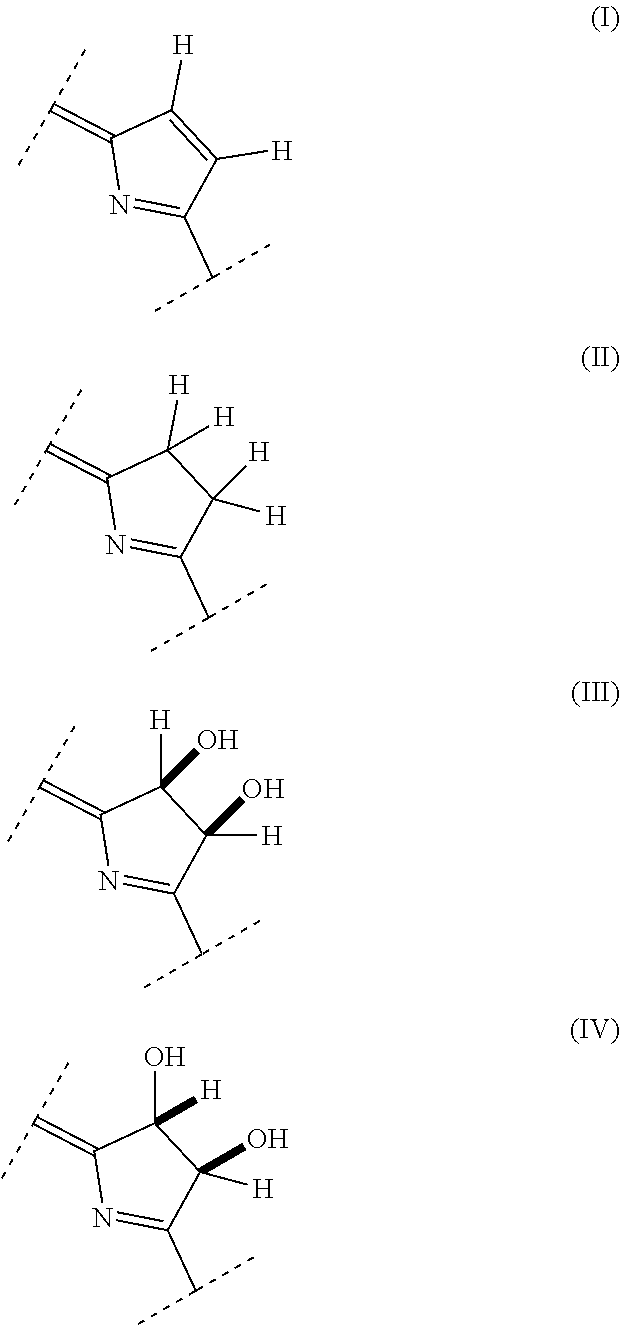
C1(=C(C)C)N=C(C(C)C)C([H])=C1[H].C1(=C(C)C)N=C(C(C)C)C([H])([H])C1([H])[H].C1(=C(C)C)N=C(C(C)C)C(O)([H])C1([H])O.C1(=C(C)C)N=C(C(C)C)C(O)([H])C1(O)[H]
